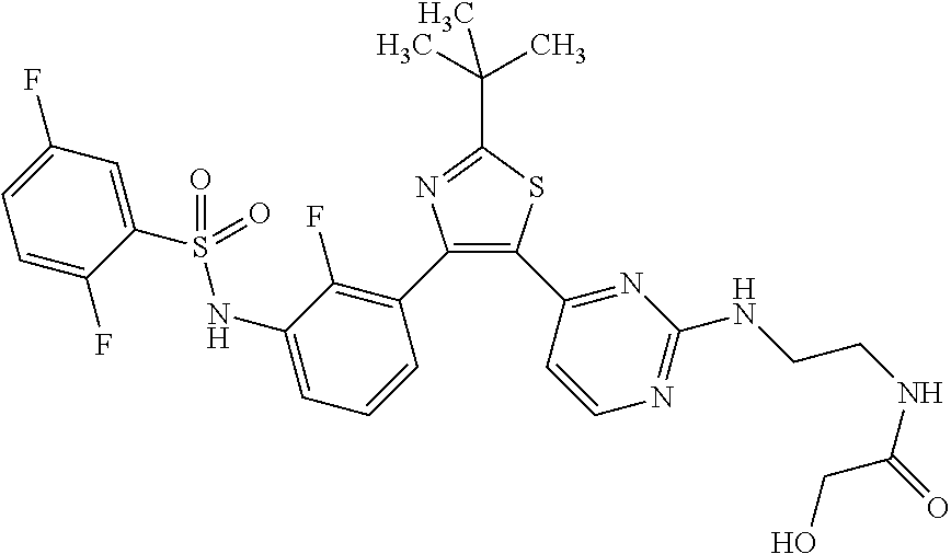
C1=C(F)C(S(=O)(NC2=CC=CC(C3=C(C4=NC(NCCNC(CO)=O)=NC=C4)SC(C(C)(C)C)=N3)=C2F)=O)=CC(F)=C1
